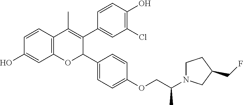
C12=C(C=CC(O)=C1)C(C)=C(C1=CC(Cl)=C(O)C=C1)C(C1=CC=C(OCC(N3CCC(CF)C3)C)C=C1)O2
